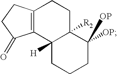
C12=C(C3([H])C([R2])(CC1)C([OP])([OP])CCC3)C(=O)CC2
